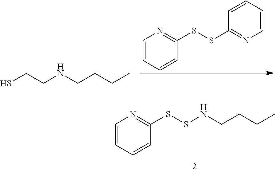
C1=CC=CC(SSNCCCC)=N1.C1=CC=CC(SSC2=NC=CC=C2)=N1.SCCNCCCC
